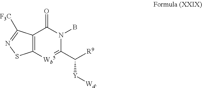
C12=C(C(=O)N(B)C(C([Y][Wd])[R9])=[Wb5]1)C([F3C])=NS2
